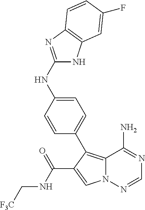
N12C(=C(C3=CC=C(NC4=NC5=C(N4)C=C(F)C=C5)C=C3)C(C(NC[F3C])=O)=C1)C(N)=NC=N2
